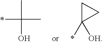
CC(O)(C)*.C1C(*)([OH])C1
